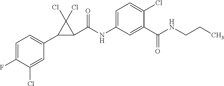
C1=C(F)C(Cl)=CC(C2C(C(NC3=CC=C(Cl)C(C(NCCC)=O)=C3)=O)C2(Cl)Cl)=C1
